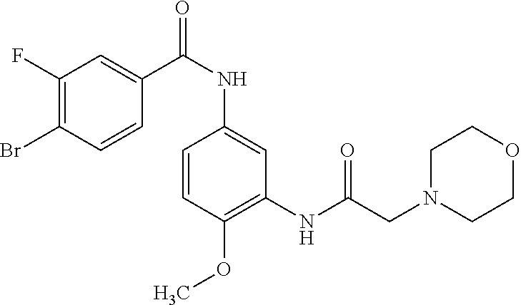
C1(F)=C(Br)C=CC(C(NC2=CC(NC(=O)CN3CCOCC3)=C(OC)C=C2)=O)=C1
